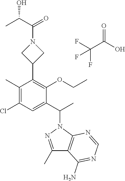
C1(C)=NN(C(C)C2=CC(Cl)=C(C)C(C3CN(C(=O)C(C)O)C3)=C2OCC)C2=C1C(N)=NC=N2.C(F)(F)(C(O)=O)F
